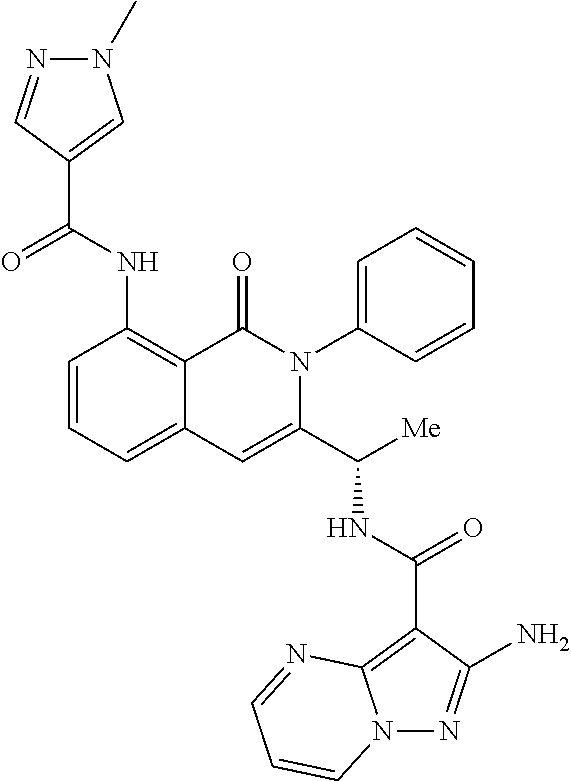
N12N=C(N)C(C(NC(C3=CC4=CC=CC(NC(C5=CN(C)N=C5)=O)=C4C(=O)N3C3=CC=CC=C3)[Me])=O)=C1N=CC=C2
